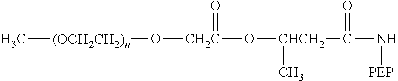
C[(OCH2CH2)n]O[CH2C](O[CHCH2](C(N[PEP])=O)C)=O
